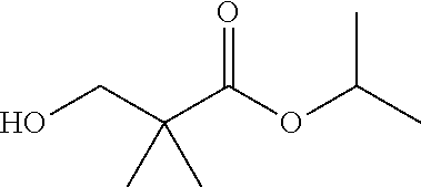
C(OC(C(CO)(C)C)=O)(C)C
